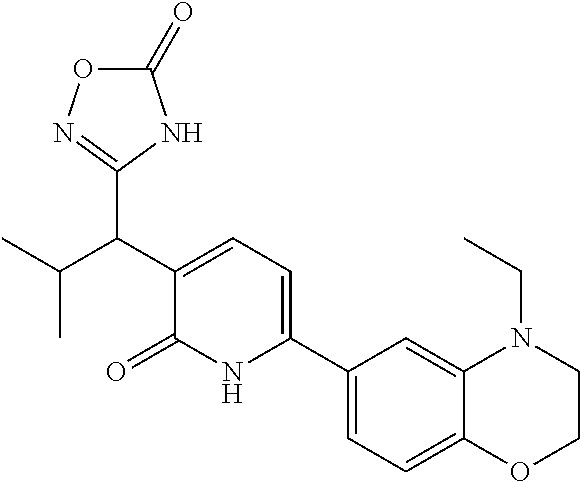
C1(C2=CC=C(C(C3=NOC(=O)N3)C(C)C)C(=O)N2)=CC=C2C(=C1)N(CC)CCO2
